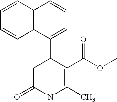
C12=C(C(C3CC(=O)NC(C)=C3C(OC)=O)=CC=C1)C=CC=C2
